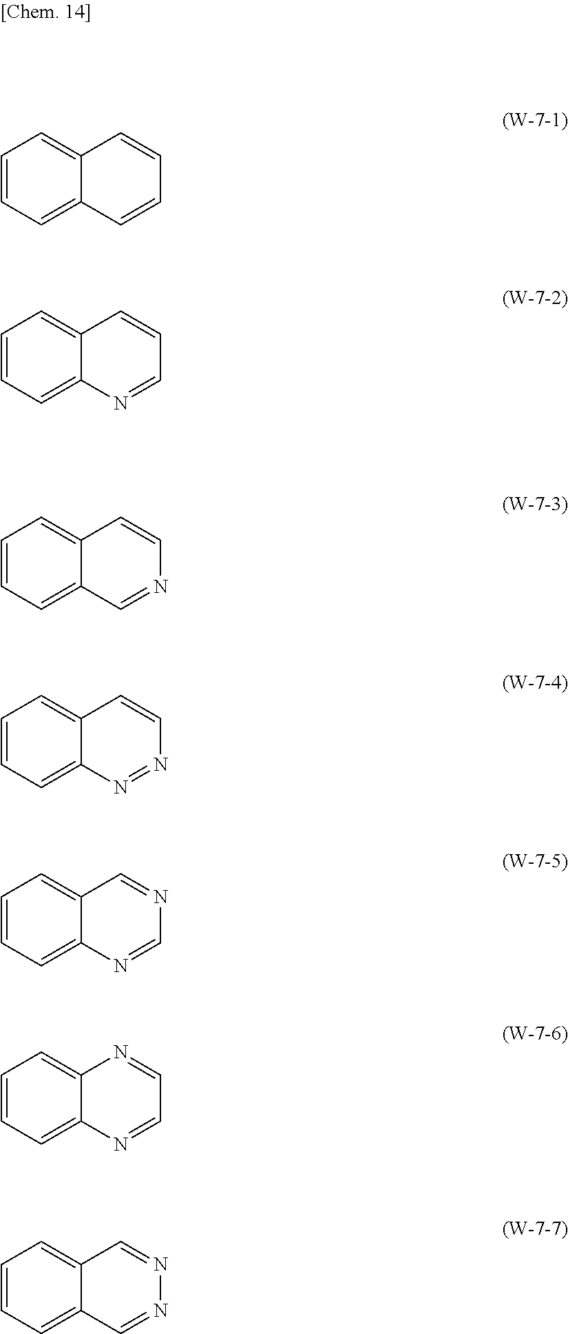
C1=CC=C2C(=C1)C=CC=C2.C1=CC=C2C(=C1)C=CC=N2.C1=CC=C2C(=C1)C=CN=C2.C1=CC=C2C(=C1)C=CN=N2.C1=CC=C2C(=C1)C=NC=N2.C1=CC=C2C(=C1)N=CC=N2.C1=CC=C2C(=C1)C=NN=C2
